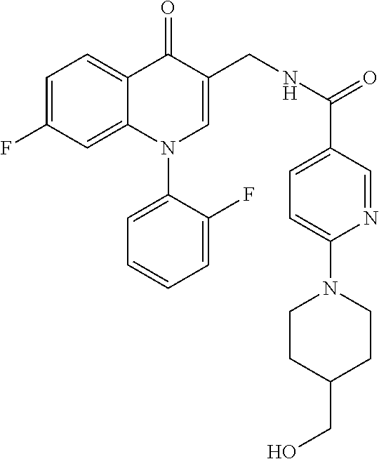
C1=C(F)C=C2C(=C1)C(=O)C(CNC(=O)C1=CC=C(N3CCC(CO)CC3)N=C1)=CN2C1=CC=CC=C1F
